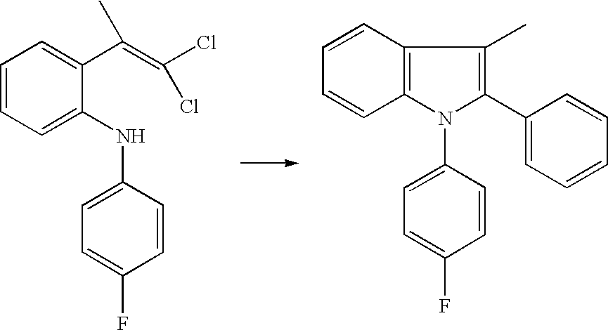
C1=CC=C(NC2=CC=C(F)C=C2)C(C(=C(Cl)Cl)C)=C1.C1=CC2=C(C=C1)N(C1=CC=C(F)C=C1)C(C1=CC=CC=C1)=C2C
